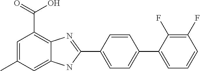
C1=C(C)C=C2C(=C1C(=O)O)N=C(C1=CC=C(C3=CC=CC(F)=C3F)C=C1)N2
